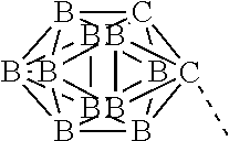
B1234B567B89%10B15%11B215B2%12%13B31%14B461C783B92(C%12%1413C)B%10%115%13
